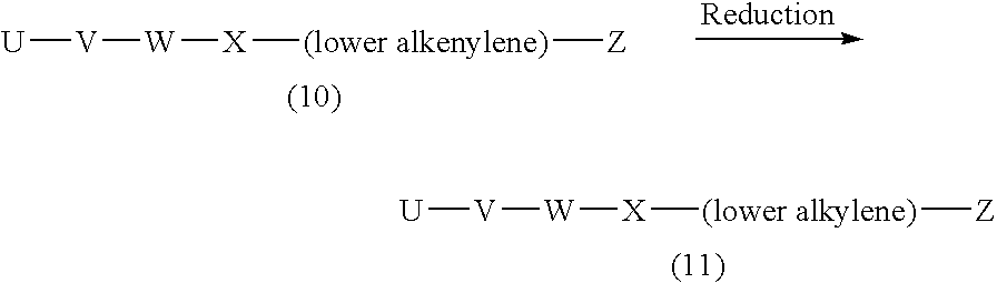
[U][V][W][X][(lower alkenylene)][Z].[U][V][W][X][(lower alkylene)][Z]
